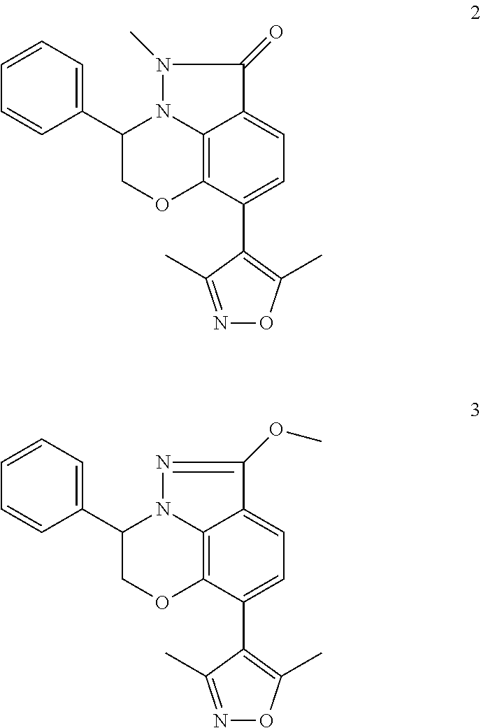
C12=C3C(C4=C(C)ON=C4C)=CC=C1C(=O)N(C)N2C(C1=CC=CC=C1)CO3.C12=C3C(C4=C(C)ON=C4C)=CC=C1C(OC)=NN2C(C1=CC=CC=C1)CO3
